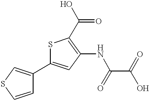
S1C(C2=CSC=C2)=CC(NC(=O)C(=O)O)=C1C(=O)O
